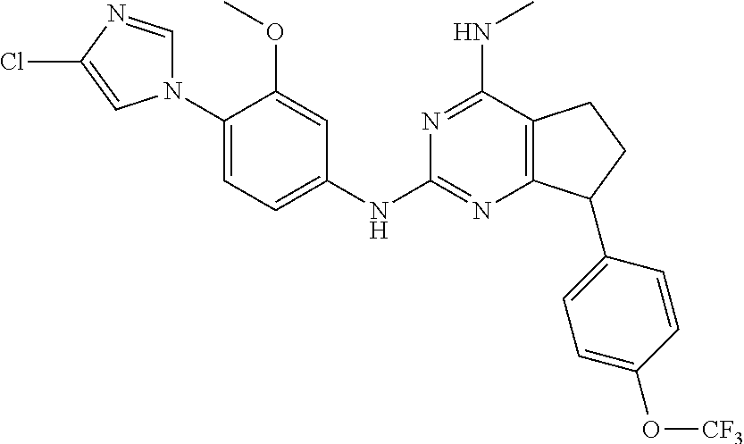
C1(N2C=NC(Cl)=C2)=CC=C(NC2=NC3=C(C(NC)=N2)CCC3C2=CC=C(O[CF3])C=C2)C=C1OC
